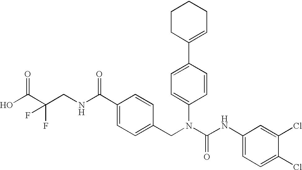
OC(C(CNC(C1=CC=C(CN(C(NC2=CC=C(Cl)C(Cl)=C2)=O)C2=CC=C(C3=CCCCC3)C=C2)C=C1)=O)(F)F)=O
